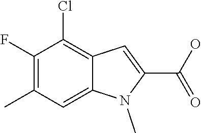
C12=CC(C)=C(F)C(Cl)=C1C=C(C(O)=O)N2C
